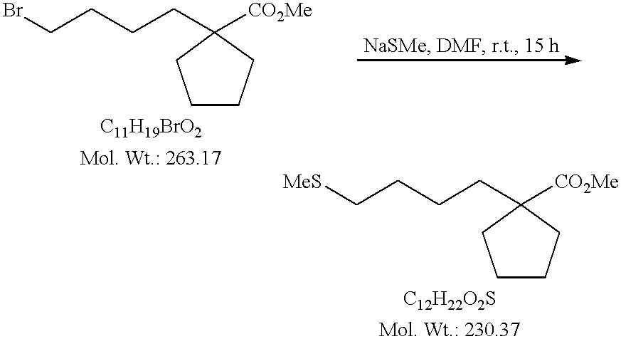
C1CCC(CCCCBr)([CO2Me])C1.C1CCC(CCCC[MeS])([CO2Me])C1
